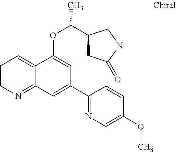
C1=CN=C2C(=C1)C(OC(C)C1CC(=O)NC1)=CC(C1=NC=C(OC)C=C1)=C2
